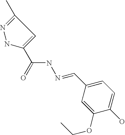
N1=C(C)C=C(C(NN=CC2=CC=C(O)C(OCC)=C2)=O)N1
